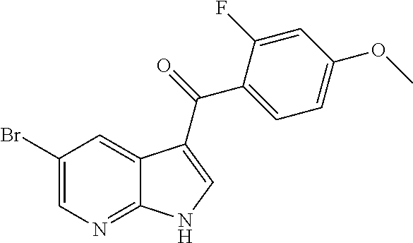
C12=NC=C(Br)C=C1C(C(=O)C1=CC=C(OC)C=C1F)=CN2
